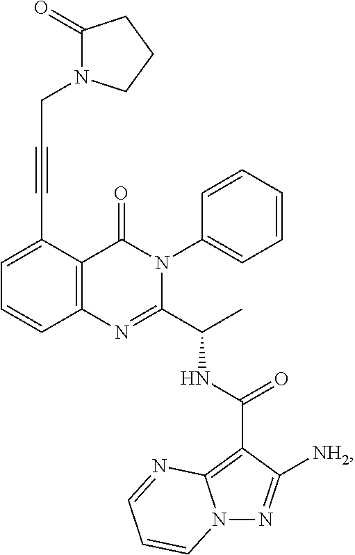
C1=C(C#CCN2C(=O)CCC2)C2=C(C=C1)N=C(C(C)NC(C1=C3N(N=C1[NH2])C=CC=N3)=O)N(C1=CC=CC=C1)C2=O
